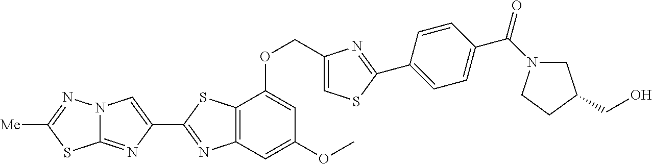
C1(COC2=CC(OC)=CC3=C2SC(C2=CN4C(=N2)SC([Me])=N4)=N3)=CSC(C2=CC=C(C(=O)N3CC(CO)CC3)C=C2)=N1
